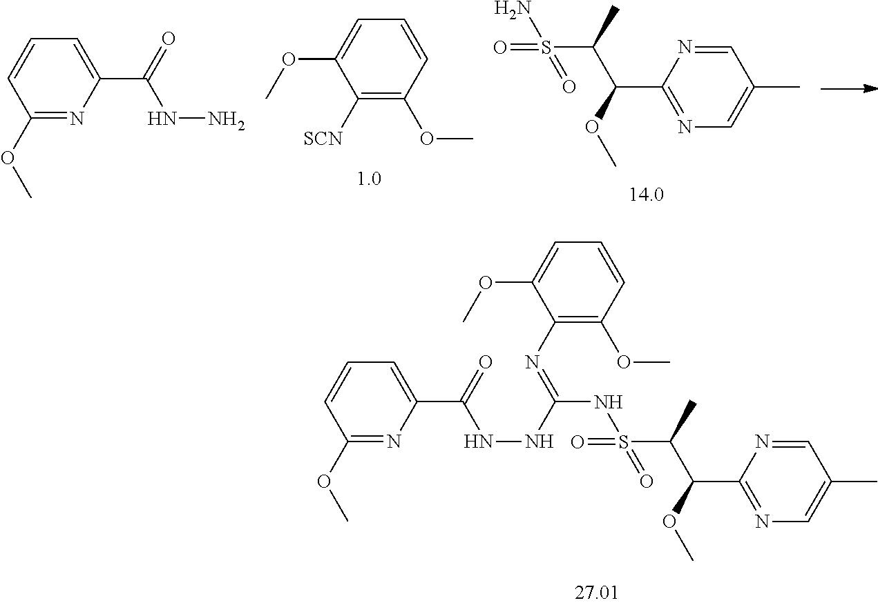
C1=NC(C(OC)C(S(NC(NNC(C2=CC=CC(OC)=N2)=O)=NC2=C(OC)C=CC=C2OC)(=O)=O)C)=NC=C1C.C1([SCN])=C(OC)C=CC=C1OC.C1=NC(C(OC)C(S(N)(=O)=O)C)=NC=C1C.C1(OC)=NC(C(=O)NN)=CC=C1
